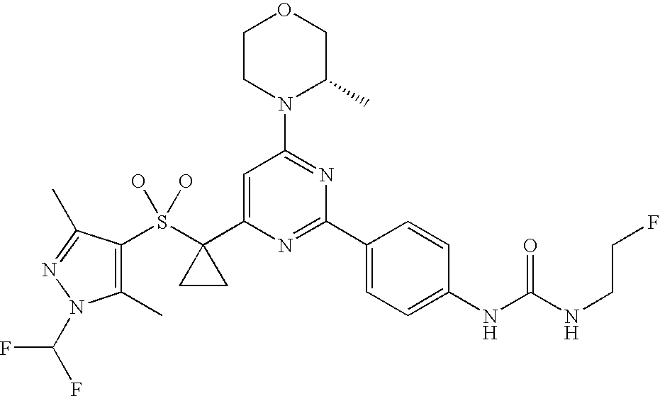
C1CN(C2=NC(C3=CC=C(NC(NCCF)=O)C=C3)=NC(C3(S(O)(O)C4=C(C)N(C(F)F)N=C4C)CC3)=C2)C(C)CO1
